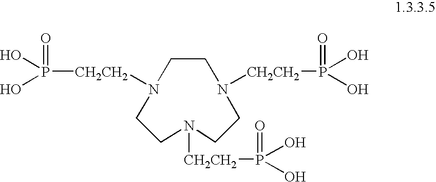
C1CN([CH2CH2]P(=O)(O)O)CCN([CH2CH2]P(=O)(O)O)CCN1[CH2CH2]P(=O)(O)O
